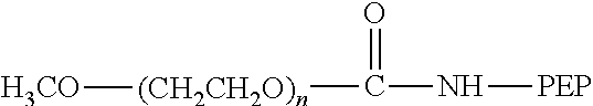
[(CH2CH2O)n]([H3CO])C(N[PEP])=O
